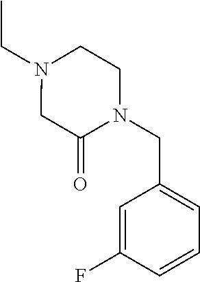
CCN1CC(=O)N(CC2=CC=CC(F)=C2)CC1
